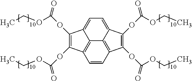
C12=CC=C3C(OC(=O)OCC)=C(OC(=O)OCC)C4=C3C1=C(C=C4)C(OC(=O)OCC)=C2OC(=O)OCC
